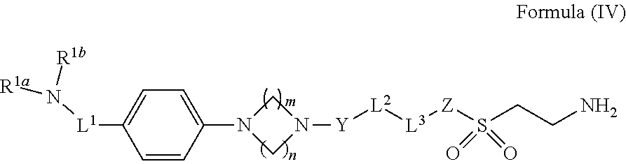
N1(C2=CC=C([L1]N([R1a])[R1b])C=C2)CN([Y][L2][L3][Z]S(CCN)(=O)=O)C1
